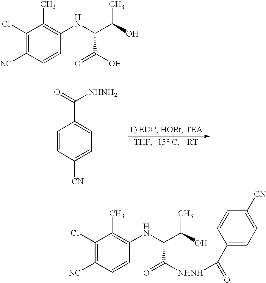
C1(Cl)=C([NC])C=CC(NC(C(O)C)C(=O)O)=C1C.C1=CC([CN])=CC=C1C(=O)[NHNH2].C1(Cl)=C([NC])C=CC(NC(C(O)C)C(=O)[NHNH]C(=O)C2=CC=C([CN])C=C2)=C1C
